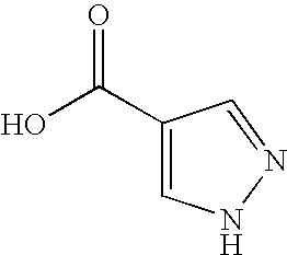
C1(C(O)=O)=CNN=C1
